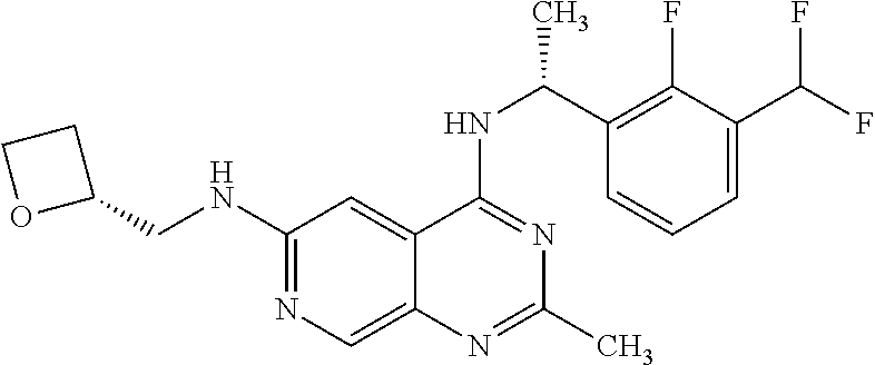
N(C1=NC=C2C(=C1)C(NC(C1=C(F)C(C(F)F)=CC=C1)C)=NC(C)=N2)CC1CCO1
